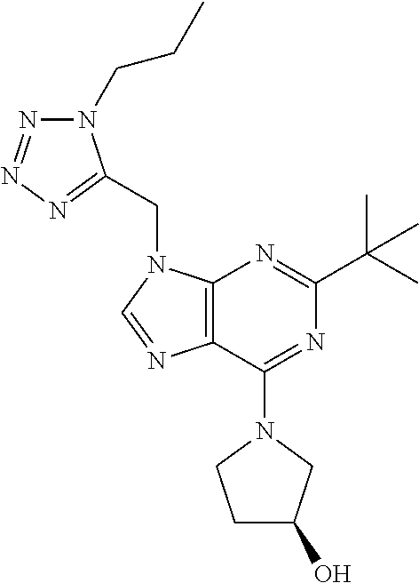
N1(CCC)N=NN=C1CN1C2=C(N=C1)C(N1CCC(O)C1)=NC(C(C)(C)C)=N2
